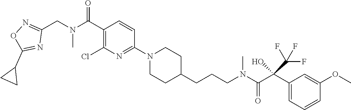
C1(C(=O)N(CC2=NOC(C3CC3)=N2)C)=C(Cl)N=C(N2CCC(CCCN(C(C(C3=CC=CC(OC)=C3)(C(F)(F)F)O)=O)C)CC2)C=C1
